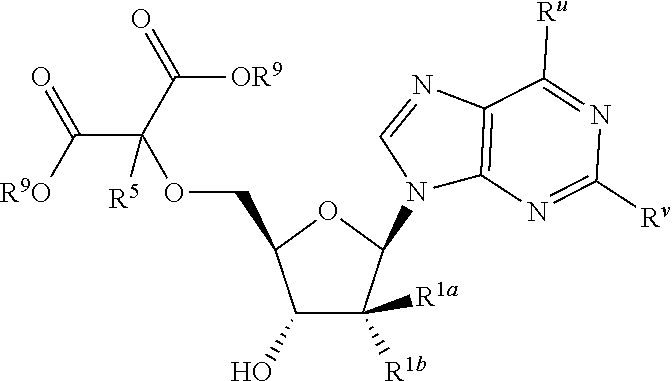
C1(O)C([R1b])([R1a])C(N2C3=C(N=C2)C([Ru])=NC([Rv])=N3)OC1COC(C([R9O])=O)(C([OR9])=O)[R5]
